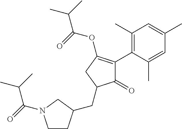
C1(=O)C(C2=C(C)C=C(C)C=C2C)=C(OC(=O)C(C)C)CC1CC1CCN(C(C(C)C)=O)C1
